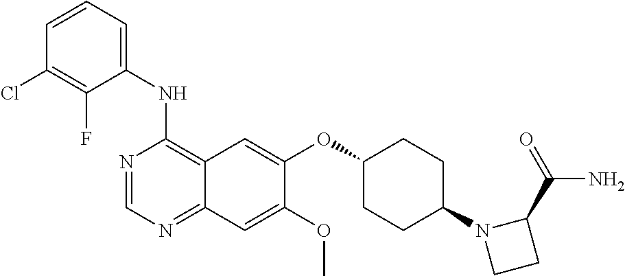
C1(NC2=C3C(=NC=N2)C=C(OC)C(OC2CCC(N4CCC4C(=O)N)CC2)=C3)=CC=CC(Cl)=C1F
